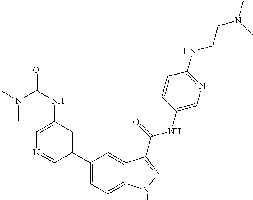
C1(NC(N(C)C)=O)=CN=CC(C2=CC=C3C(=C2)C(C(NC2=CN=C(NCCN(C)C)C=C2)=O)=NN3)=C1
